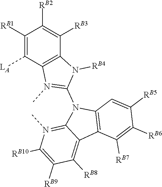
C12=C(C=C([RB5])C([RB6])=C1[RB7])N(C1=N(C)C3=C(C([RB3])=C([RB2])C([RB1])=C3[LA])N1[RB4])C1=N(C)C([RB10])=C([RB9])C([RB8])=C21
